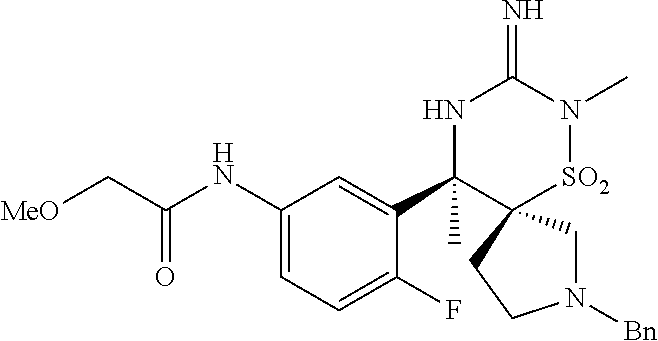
N1([Bn])CC2(CC1)[SO2]N(C)C(=N)NC2(C1=CC(NC(C[MeO])=O)=CC=C1F)C
